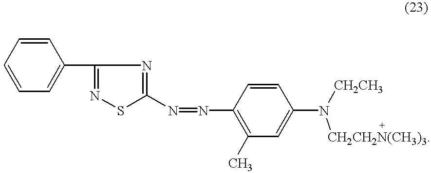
C1=CC=CC=C1C1=NSC(N=NC2=C(C)C=C(N([CH2CH2N(CH3)3])[CH2CH3])C=C2)=N1
